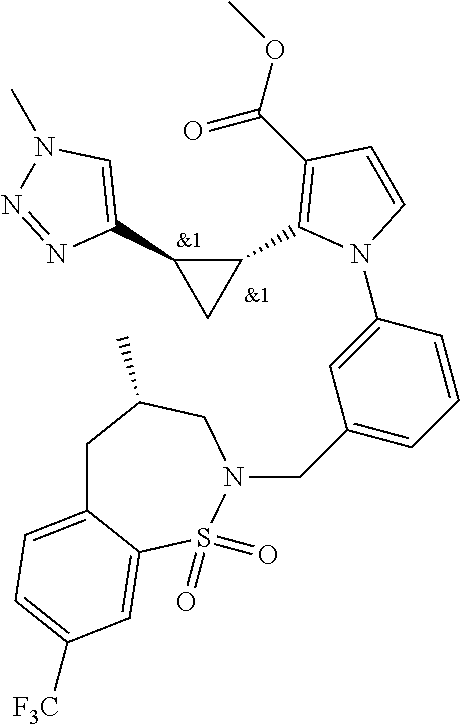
C1(C2=C(C(OC)=O)C=CN2C2=CC(CN3S(=O)(=O)C4=CC([F3C])=CC=C4CC(C)C3)=CC=C2)C(C2=CN(C)N=N2)C1
